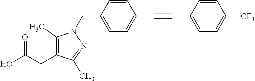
OC(CC1=C(C)N(CC2=CC=C(C#CC3=CC=C([CF3])C=C3)C=C2)N=C1C)=O
